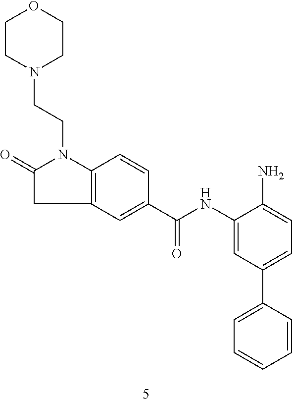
C12=C(C=C(C(NC3=CC(C4=CC=CC=C4)=CC=C3N)=O)C=C1)CC(=O)N2CCN1CCOCC1
